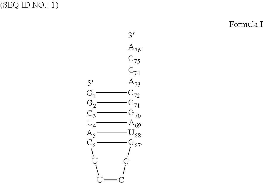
[C6]1[G67][G]C[U][U]1.[G1][C72].[G2][C71].[C3][G70].[U4][A69].[A5][U68]
